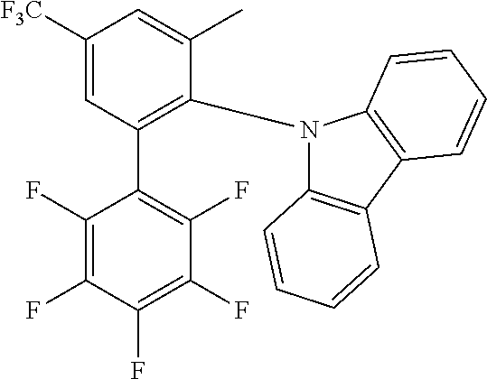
C1(F)=C(F)C(F)=C(F)C(F)=C1C1=C(N2C3=C(C4=C2C=CC=C4)C=CC=C3)C(C)=CC([F3C])=C1
